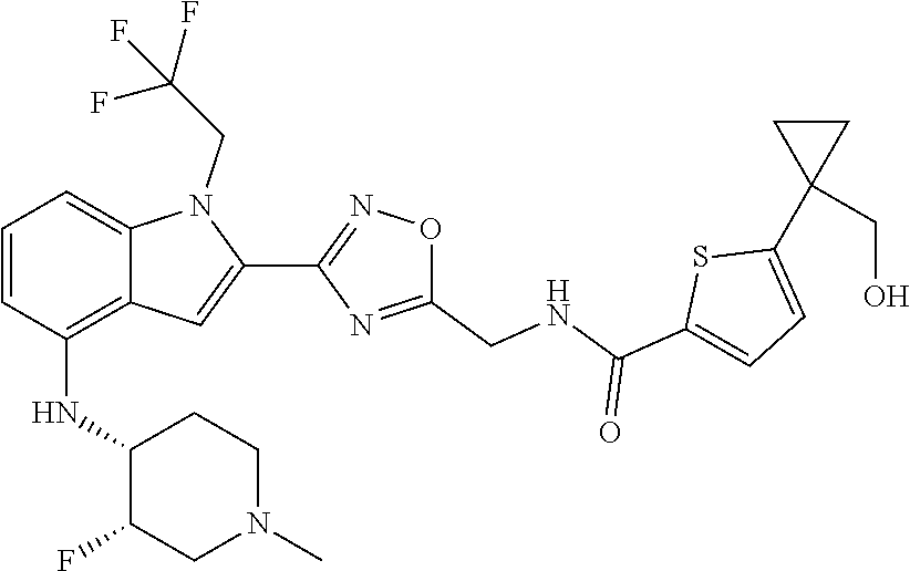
C1(C2(CO)CC2)=CC=C(C(=O)NCC2=NC(C3=CC4=C(NC5C(F)CN(C)CC5)C=CC=C4N3CC(F)(F)F)=NO2)S1
